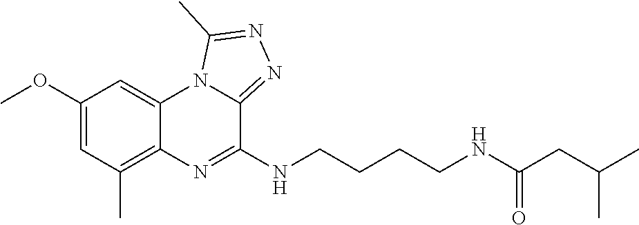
C1(OC)=CC(C)=C2C(=C1)N1C(=NN=C1C)C(NCCCCNC(CC(C)C)=O)=N2
